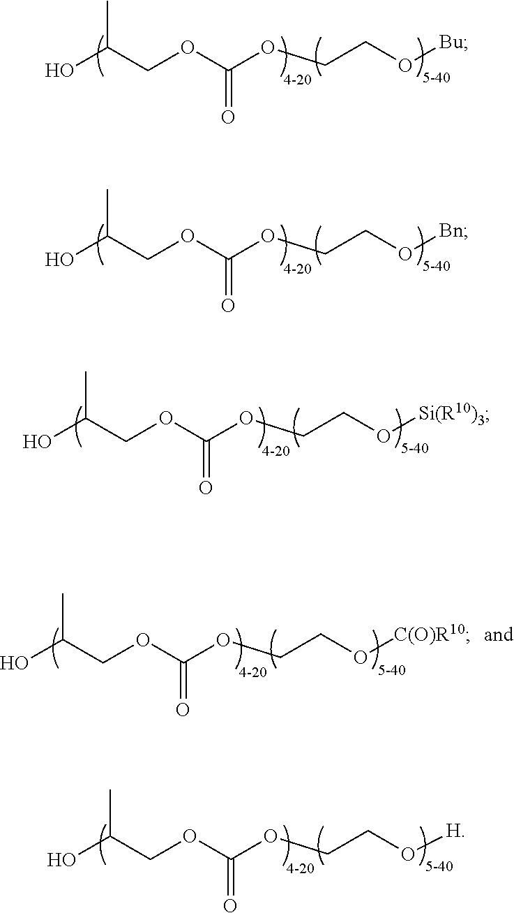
C(OC(OCCO[Bu])=O)C(O)C.C(OC(OCCO[Bn])=O)C(O)C.C(OC(OCCO[Si(R10)3])=O)C(O)C.C(OC(OCCO[H])=O)C(O)C.C(OC(OCCO[C(O)R10])=O)C(O)C
